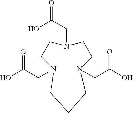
N1(CC(=O)O)CCN(CC(O)=O)CCCN(CC(O)=O)CC1
